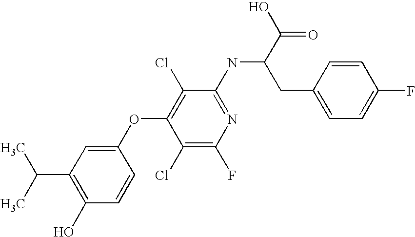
N(C1=NC(F)=C(Cl)C(OC2=CC(C(C)C)=C(O)C=C2)=C1Cl)C(C(O)=O)CC1=CC=C(F)C=C1
